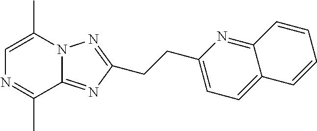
C1=C(C)N2C(=NC(CCC3=CC=C4C(=N3)C=CC=C4)=N2)C(C)=N1
